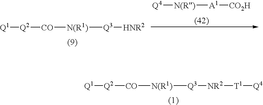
[N(R1)]([Q3][HNR2])[CO][Q2][Q1].[Q4][N(R)][A1][CO2H].[Q1][Q2][CO][N(R1)][Q3][NR2][T1][Q4]
